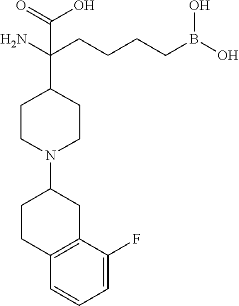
C1(N2CCC(C(CCCCB(O)O)(N)C(=O)O)CC2)CCC2=C(C1)C(F)=CC=C2
